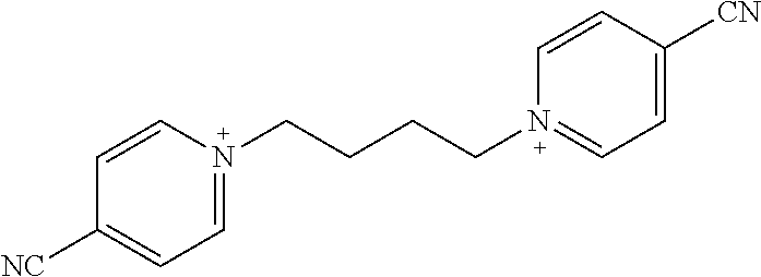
C1=CN(CCCCN2=CC=C([CN])C=C2)=CC=C1[NC]
